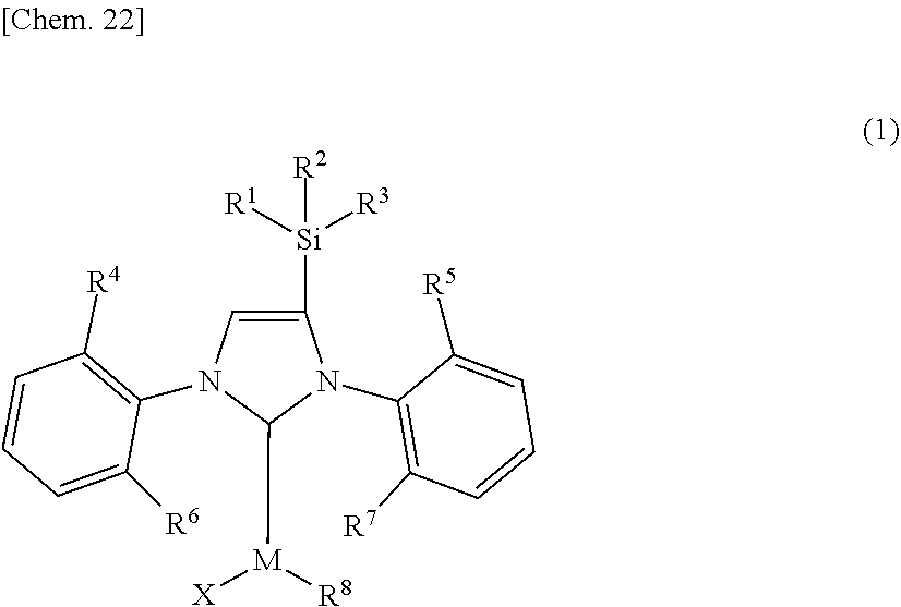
C1([R6])=CC=CC([R4])=C1N1C=C([Si]([R3])([R1])[R2])N(C2=C([R7])C=CC=C2[R5])C1[M]([X])[R8]
